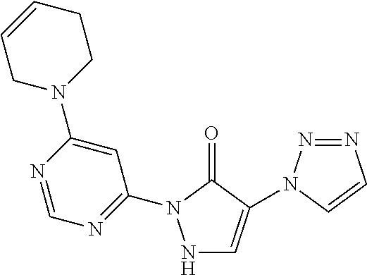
N1C=C(N2N=NC=C2)C(=O)N1C1=NC=NC(N2CCC=CC2)=C1
